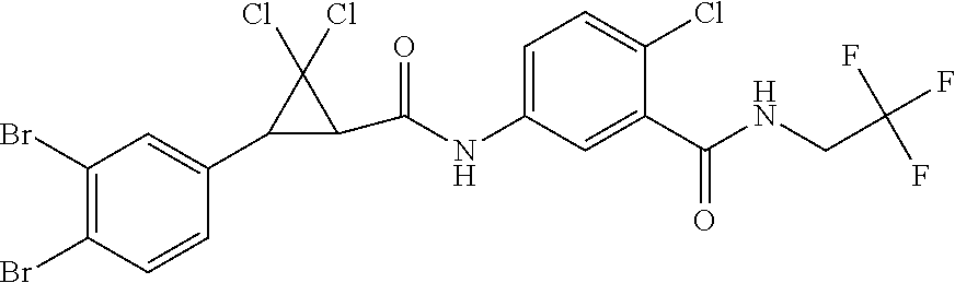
C1(Br)=C(Br)C=CC(C2C(C(=O)NC3=CC=C(Cl)C(C(=O)NCC(F)(F)F)=C3)C2(Cl)Cl)=C1
